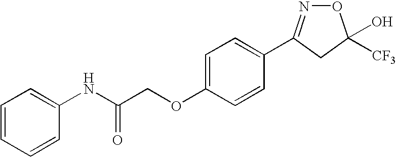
C1(OCC(NC2=CC=CC=C2)=O)=CC=C(C2=NOC(O)([CF3])C2)C=C1
